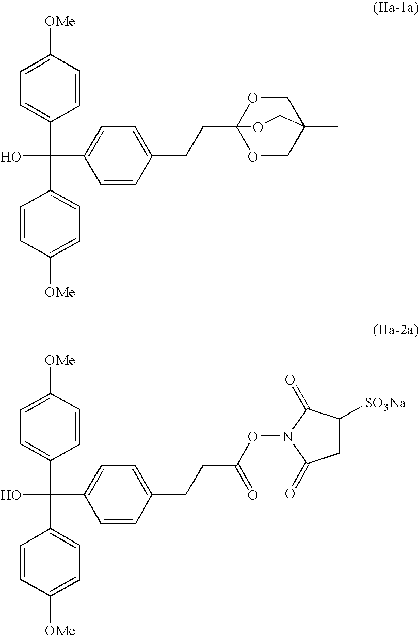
C1=CC([OMe])=CC=C1C(O)(C1=CC=C(CCC23OCC(C)(CO2)CO3)C=C1)C1=CC=C([OMe])C=C1.C1=CC([OMe])=CC=C1C(O)(C1=CC=C(CCC(ON2C(=O)C([SO3Na])CC2=O)=O)C=C1)C1=CC=C([OMe])C=C1
